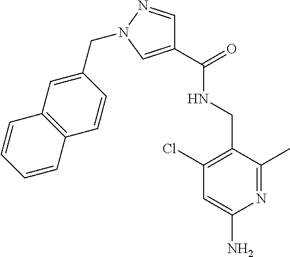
C1(C(=O)NCC2=C(Cl)C=C(N)N=C2C)=CN(CC2=CC3=C(C=C2)C=CC=C3)N=C1
